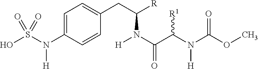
C1=C(N(S(O)(=O)=O)[H])C=CC(CC(N(C(C(N(C(OC)=O)[H])[R1])=O)[H])[R])=C1
